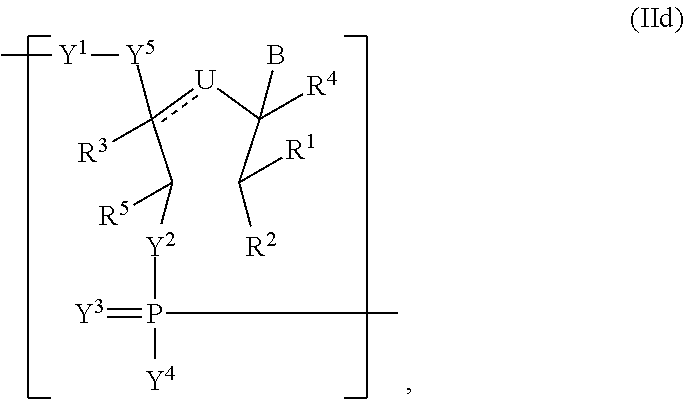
C(c([U]C(C([R1])[R2])(B)[R4])([Y5][Y1]C)[R3])([R5])[Y2]P(=[Y3])(C)[Y4]
